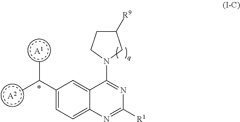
CC(C1=CC=C2C(=C1)C(N1CC([R9])CC1)=NC([R1])=N2)C.[A1].[A2]
